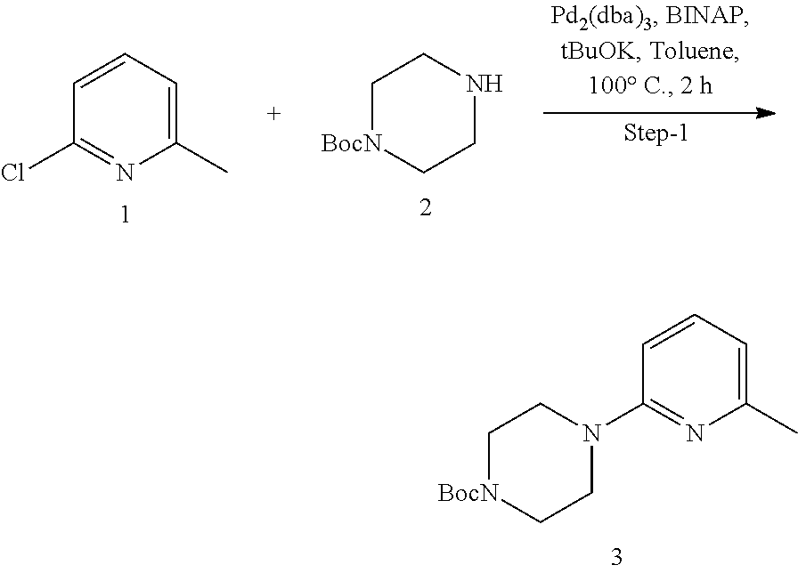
[BocN]1CCN(C2=NC(C)=CC=C2)CC1.C1(Cl)=NC(C)=CC=C1.[BocN]1CCNCC1
